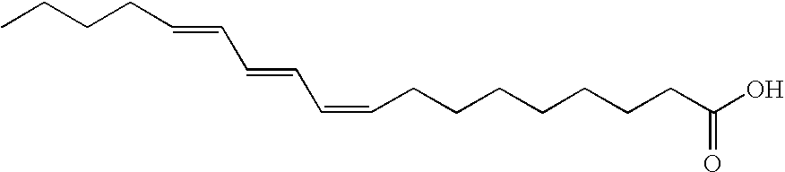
CCCCC=CC=CC=CCCCCCCCC(O)=O
